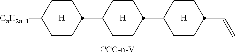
C1C(C2CCC([CnH2n+1])CC2)CCC(C2CCC(C=C)CC2)C1
